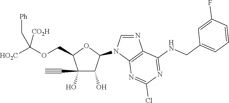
C1(O)(C#C)C(O)C(N2C=NC3=C2N=C(Cl)N=C3NCC2=CC=CC(F)=C2)OC1COC([HO2C])([CO2H])C[Ph]
